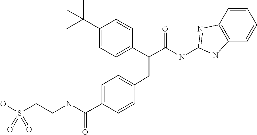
C1=C(C(C(NC2=NC3=C(C=CC=C3)N2)=O)CC2=CC=C(C(NCCS(O)(=O)=O)=O)C=C2)C=CC(C(C)(C)C)=C1
